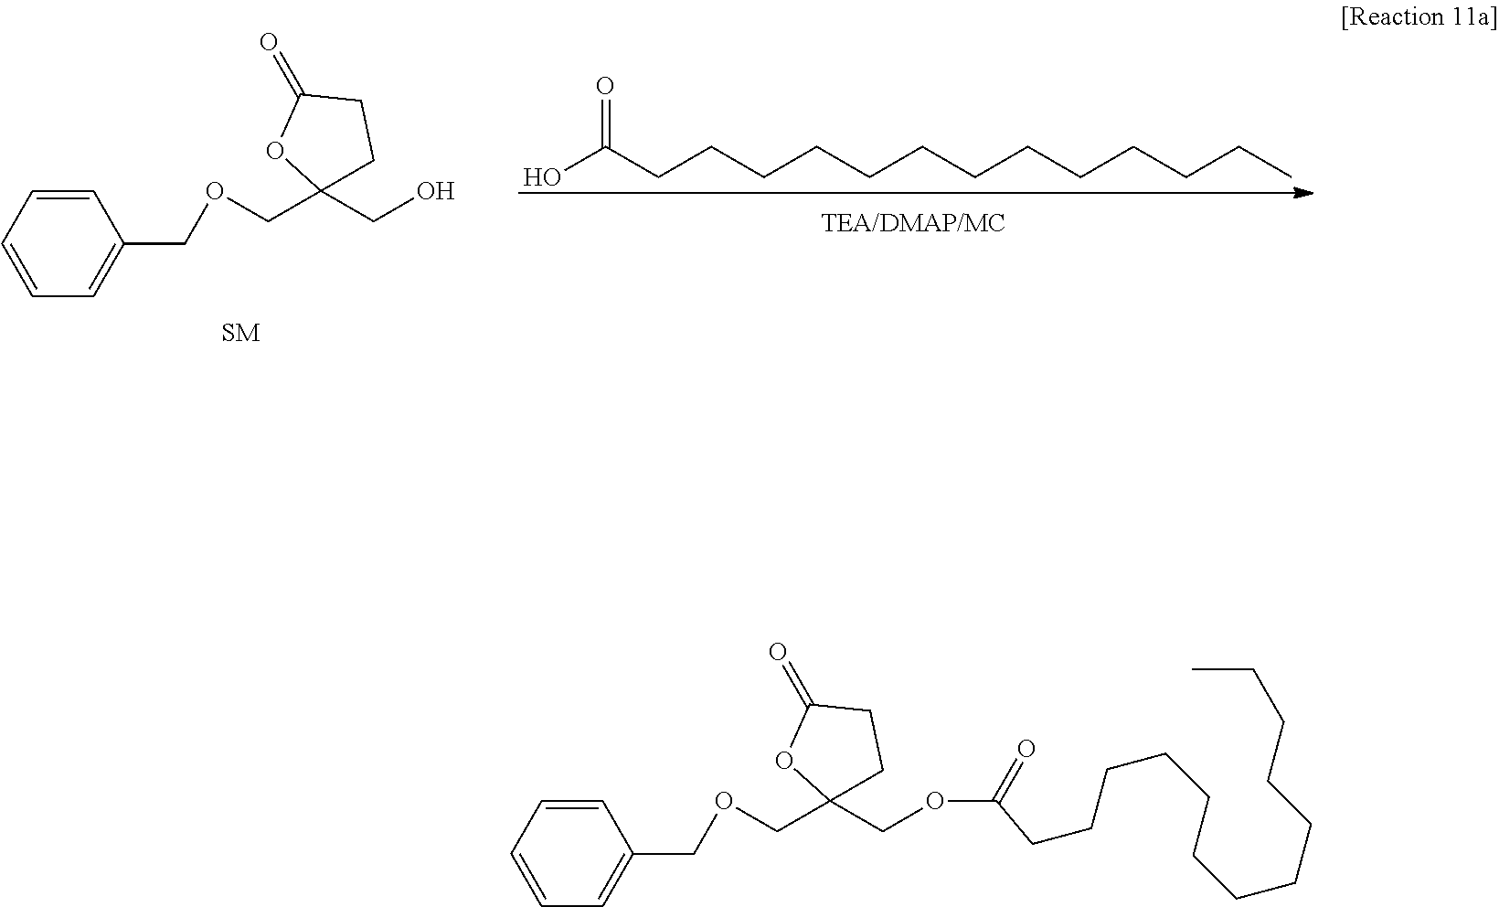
C1=CC=CC=C1COCC1(COC(=O)CCCCCCCCCCCCC)CCC(=O)O1.C1=CC=CC=C1COCC1(CO)CCC(=O)O1.OC(CCCCCCCCCCCCC)=O
